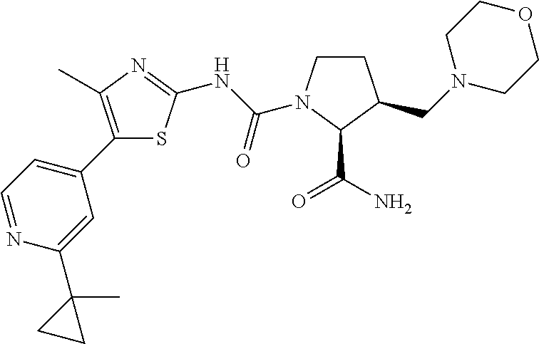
C1CN(C(NC2=NC(C)=C(C3=CC=NC(C4(C)CC4)=C3)S2)=O)C(C(=O)N)C1CN1CCOCC1
